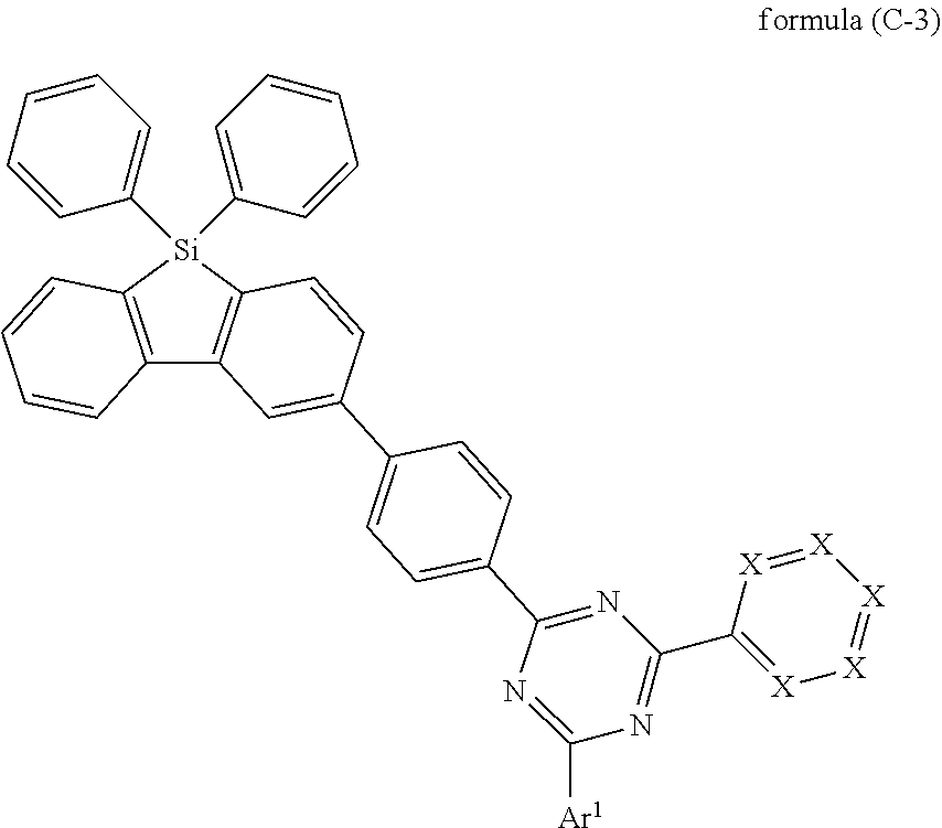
C12=C([Si](C3=CC=CC=C3)(C3=CC=CC=C3)C3=C1C=C(C1=CC=C(C4=NC(C5=[X][X]=[X][X]=[X]5)=NC([Ar1])=N4)C=C1)C=C3)C=CC=C2
